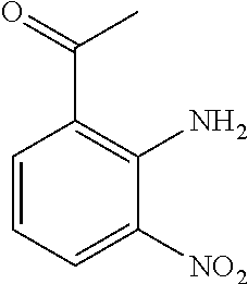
C1=CC=C([NO2])C(N)=C1C(=O)C
